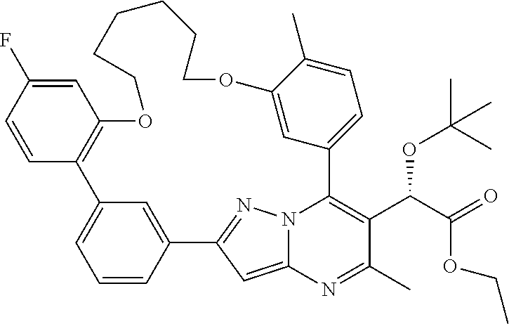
C1CCCOC2=CC(=CC=C2C)C2=C(C(C(=O)OCC)OC(C)(C)C)C(C)=NC3=CC(=NN32)C2=CC(=CC=C2)C2=C(C=C(F)C=C2)OCC1
